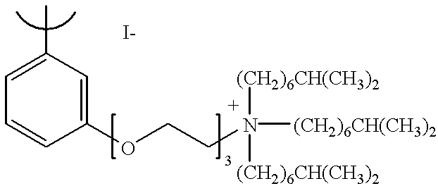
C1=C(C)C=C(OCCN([(CH2)6CH(CH3)2])([(CH2)6CH(CH3)2])[(CH2)6CH(CH3)2])C=C1
